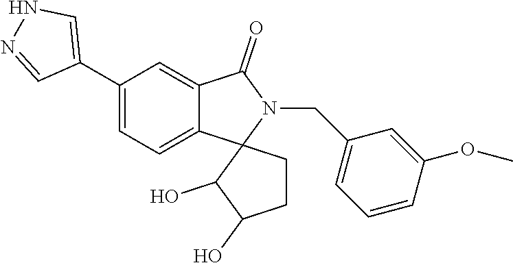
C1(C2=CNN=C2)=CC=C2C(=C1)C(=O)N(CC1=CC=CC(OC)=C1)C21C(O)C(O)CC1
